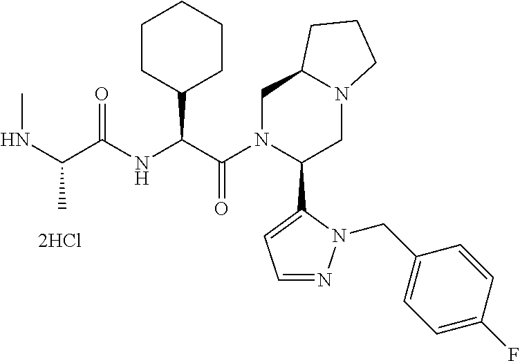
C1N(C(C(NC(C(NC)C)=O)C2CCCCC2)=O)C(C2=CC=NN2CC2=CC=C(F)C=C2)CN2C1CCC2
